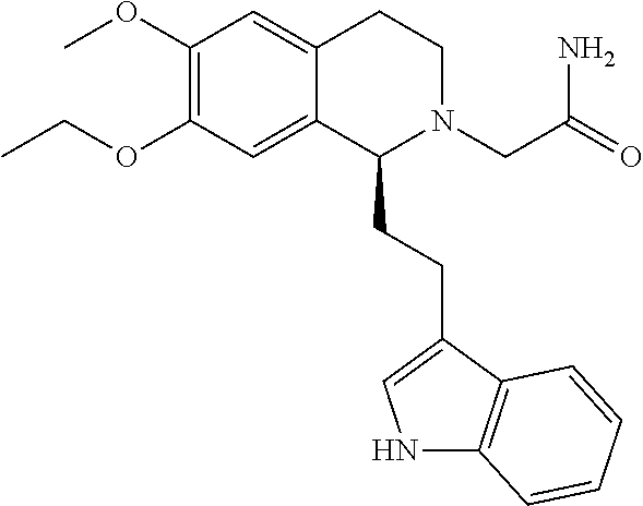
O(C1=C(OC)C=C2C(=C1)C(CCC1=CNC3=C1C=CC=C3)N(CC(=O)N)CC2)CC
